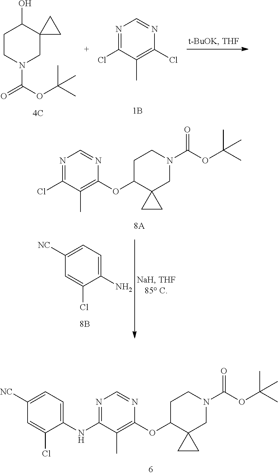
C1(NC2=NC=NC(OC3C4(CN(C(OC(C)(C)C)=O)CC3)CC4)=C2C)=CC=C([NC])C=C1Cl.C1CN(C(=O)OC(C)(C)C)CC2(C1O)CC2.ClC1=NC=NC(Cl)=C1C.C1(N)=CC=C([NC])C=C1Cl.ClC1=NC=NC(OC2C3(CN(C(OC(C)(C)C)=O)CC2)CC3)=C1C
